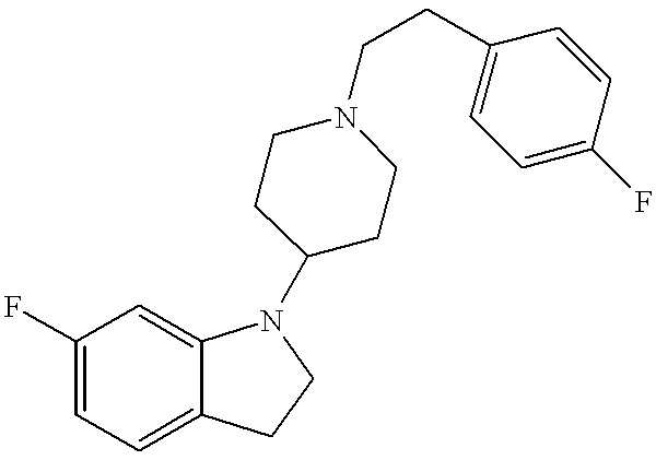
C1(F)=CC=C2C(=C1)N(C1CCN(CCC3=CC=C(F)C=C3)CC1)CC2
